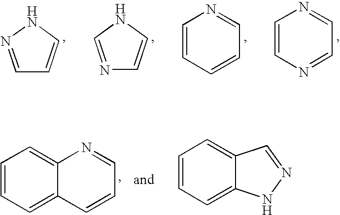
C1=NNC=C1.N1=CNC=C1.N1=CC=CC=C1.N1=CC=NC=C1.C1=CC=C2C(=C1)N=CC=C2.C1=CC=C2C(=C1)C=NN2
